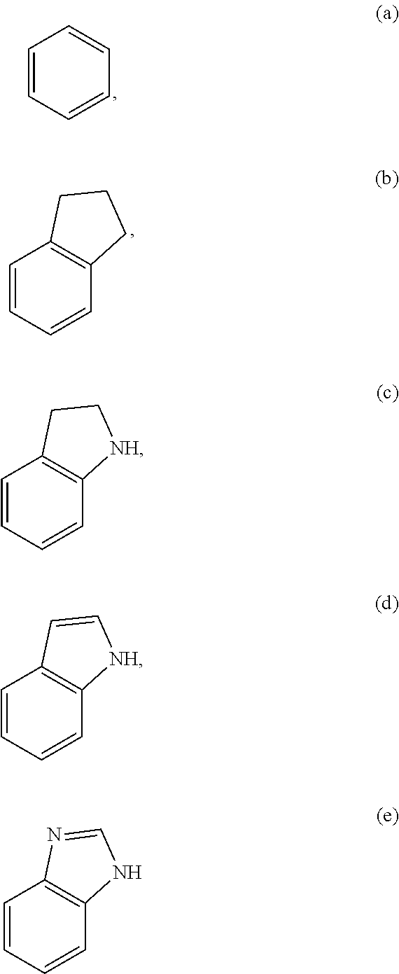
C1=CC=CC=C1.C1=CC=CC2=C1CCC2.C1=CC=CC2=C1CC[NH]2.C1=CC=CC2=C1C=C[NH]2.C1=CC=CC2=C1N=CN2
